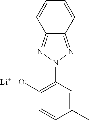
C1([O-])=C(N2N=C3C(=N2)C=CC=C3)C=C(C)C=C1.[Li]
